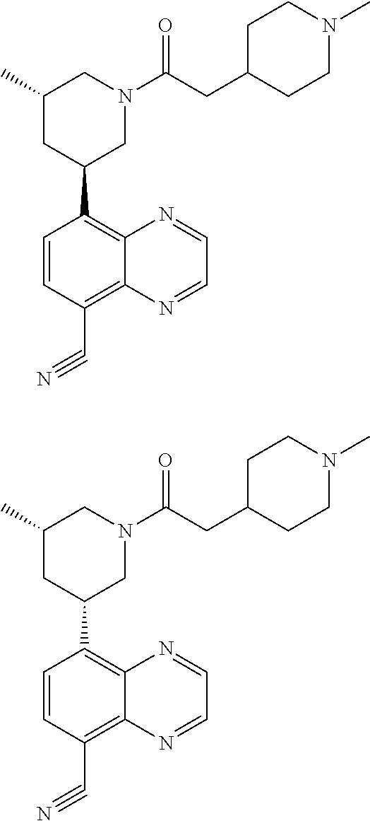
C1(C#N)=C2C(=C(C3CC(C)CN(C(CC4CCN(C)CC4)=O)C3)C=C1)N=CC=N2.C1(C#N)=C2C(=C(C3CC(C)CN(C(CC4CCN(C)CC4)=O)C3)C=C1)N=CC=N2
